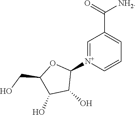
C1=[N+](C2OC(CO)C(O)C2O)C=CC=C1C(=O)[NH2]
